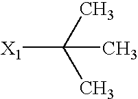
[X1]C(C)(C)C
